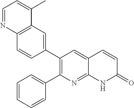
C12=C(C=C(C3=C(C4=CC=CC=C4)N=C4C(=C3)C=CC(=O)N4)C=C1)C(C)=CC=N2
